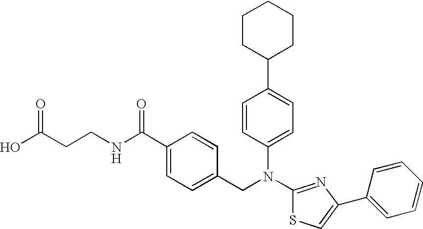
C1CC(C2=CC=C(N(C3=NC(C4=CC=CC=C4)=CS3)CC3=CC=C(C(NCCC(O)=O)=O)C=C3)C=C2)CCC1
